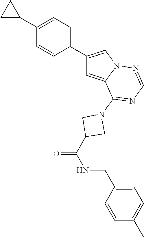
C1C(C2=CC=C(C3=CN4C(=C3)C(N3CC(C(NCC5=CC=C(C)C=C5)=O)C3)=NC=N4)C=C2)C1
